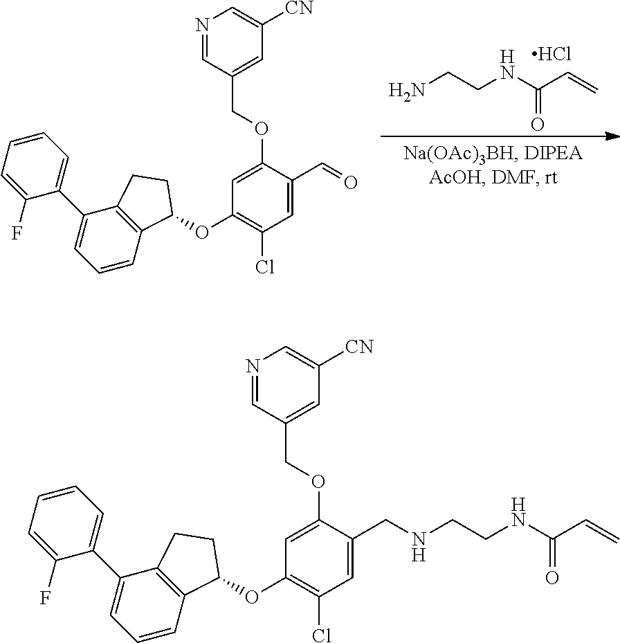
C1=C(C=O)C(OCC2=CC([CN])=CN=C2)=CC(OC2C3=C(C(C4=CC=CC=C4F)=CC=C3)CC2)=C1Cl.C(CNC(C=C)=O)N.Cl.C1=C(CNCCNC(=O)C=C)C(OCC2=CC([CN])=CN=C2)=CC(OC2C3=C(C(C4=CC=CC=C4F)=CC=C3)CC2)=C1Cl
